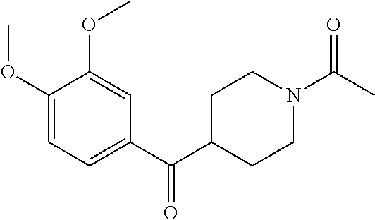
C1(OC)=CC=C(C(C2CCN(C(=O)C)CC2)=O)C=C1OC
